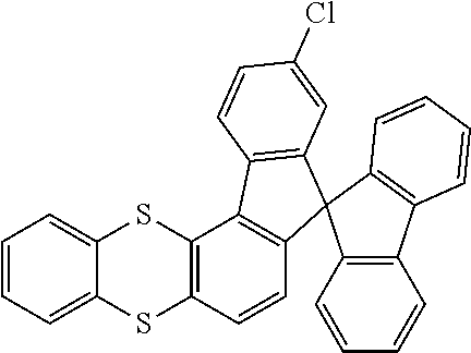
C12=CC=CC=C1SC1=C(S2)C2=C(C=C1)C1(C3=C2C=CC(Cl)=C3)C2=C(C3=C1C=CC=C3)C=CC=C2
